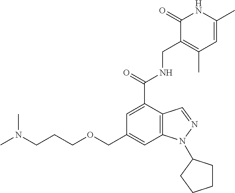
C12=C(C=C(COCCCN(C)C)C=C1C(=O)NCC1=C(C)C=C(C)NC1=O)N(C1CCCC1)N=C2
